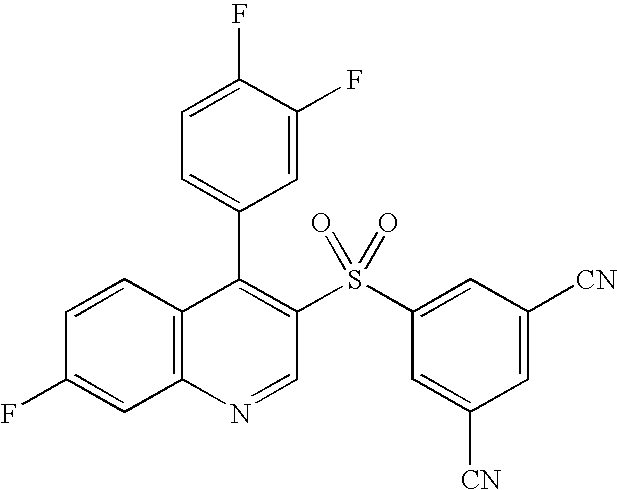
C12=C(C=CC(F)=C1)C(C1=CC=C(F)C(F)=C1)=C(S(C1=CC([CN])=CC([CN])=C1)(=O)=O)C=N2
